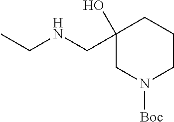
C1(O)(CNCC)CN([Boc])CCC1
